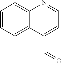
C1=CC=C2C(=C1)N=CC=C2C=O
